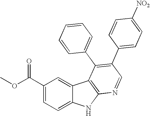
C(C1=CC=C2C(=C1)C1=C(N2)N=CC(C2=CC=C([NO2])C=C2)=C1C1=CC=CC=C1)(OC)=O
